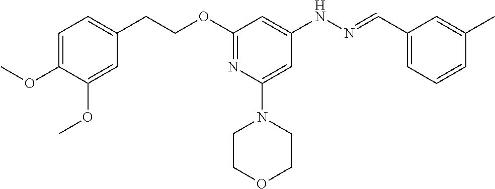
O(C1=NC(N2CCOCC2)=CC(NN=CC2=CC=CC(C)=C2)=C1)CCC1=CC=C(OC)C(OC)=C1
